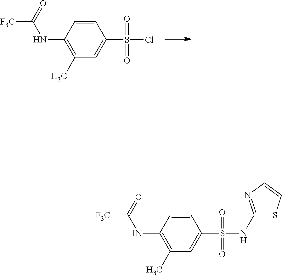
C1=CC(NC([F3C])=O)=C(C)C=C1S(Cl)(=O)=O.C1=CC(NC([F3C])=O)=C(C)C=C1S(NC1=NC=CS1)(=O)=O
